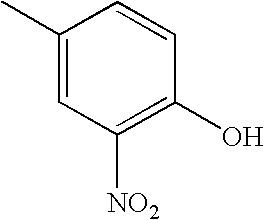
C1([NO2])=C(O)C=CC(C)=C1
